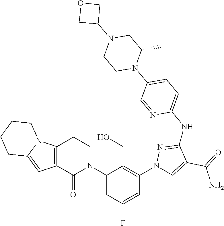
C12=C(CCN(C3=CC(F)=CC(N4C=C(C(=O)N)C(NC5=CC=C(N6C(C)CN(C7COC7)CC6)C=N5)=N4)=C3CO)C1=O)N1C(=C2)CCCC1
